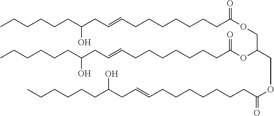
CCCCCCC(CC=CCCCCCCCC(OCC(OC(CCCCCCCC=CCC(CCCCCC)O)=O)COC(CCCCCCCC=CCC(CCCCCC)O)=O)=O)O
